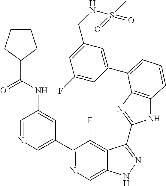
C1=NC=C(C2=NC=C3C(=C2F)C(C2=NC4=C(N2)C=CC=C4C2=CC(CNS(C)(=O)=O)=CC(F)=C2)=NN3)C=C1NC(=O)C1CCCC1
